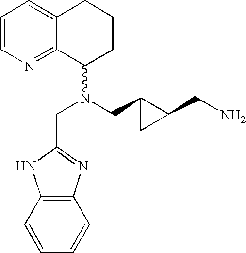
C1=CN=C2C(=C1)CCCC2N(CC1CC1CN)CC1=NC2=C(N1)C=CC=C2
